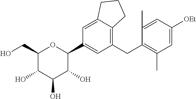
C1(CO)C(O)C(O)C(O)C(C2=CC(CC3=C(C)C=C([OEt])C=C3C)=C3C(=C2)CCC3)O1
